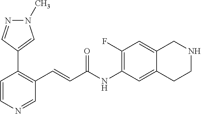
C1=CN=CC(C=CC(NC2=C(F)C=C3C(=C2)CCNC3)=O)=C1C1=CN(C)N=C1
